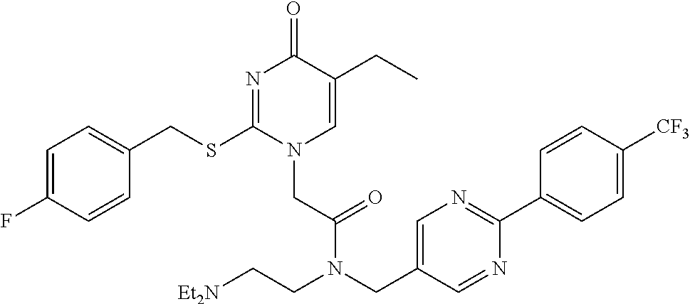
C1=C(F)C=CC(CSC2=NC(=O)C(CC)=CN2CC(=O)N(CC2=CN=C(C3=CC=C([CF3])C=C3)N=C2)CC[Et2N])=C1
